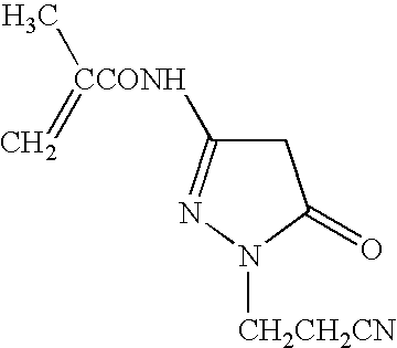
C1C([CCONH](C)=C)=NN([CH2CH2CN])C1=O
